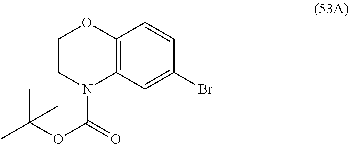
C12=C(C=C(Br)C=C1)N(C(=O)OC(C)(C)C)CCO2
